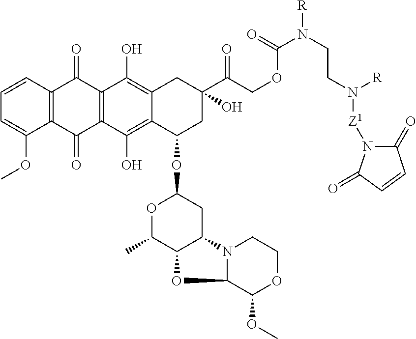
C1=CC2=C(C(OC)=C1)C(=O)C1=C(C2=O)C(O)=C2C(=C1O)C(OC1OC(C)C3C(C1)N1C(C(OC)OCC1)O3)CC(C(=O)COC(=O)N(CCN([R])[Z1]N1C(=O)C=CC1=O)[R])(O)C2
